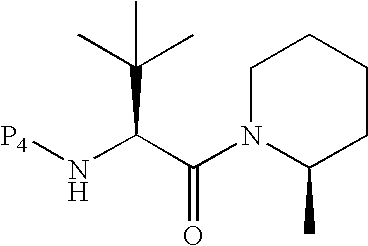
[P4]NC(C(=O)N1C(C)CCCC1)C(C)(C)C
